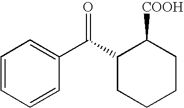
C1=CC=CC(C(C2CCCCC2[COOH])=O)=C1
